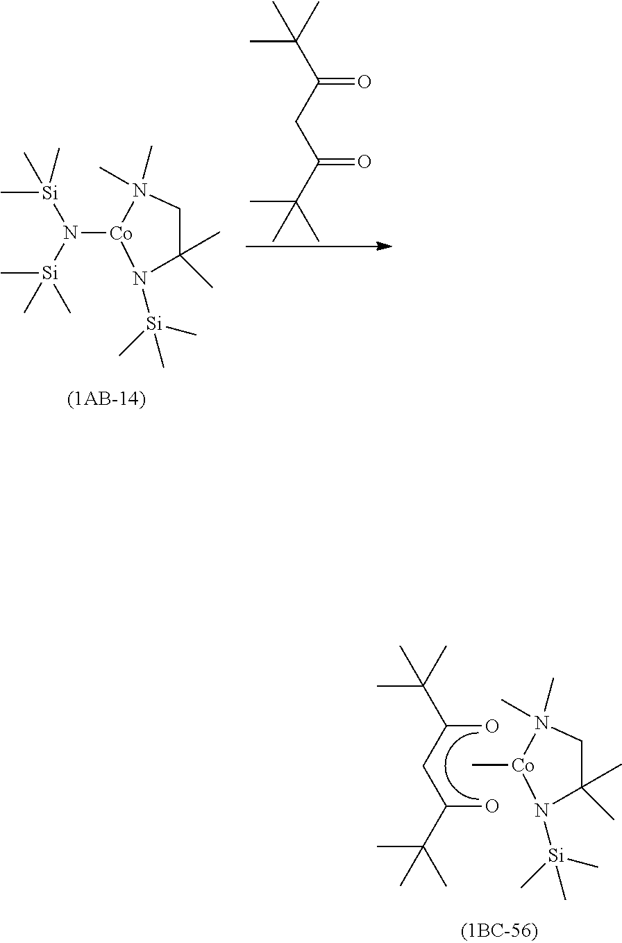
N([Co]1N([Si](C)(C)C)C(C)(C)CN1(C)C)([Si](C)(C)C)[Si](C)(C)C.C(=O)(CC(=O)C(C)(C)C)C(C)(C)C.C[Co]1N([Si](C)(C)C)C(C)(C)CN1(C)C.C(O)(CC(O)C(C)(C)C)C(C)(C)C
